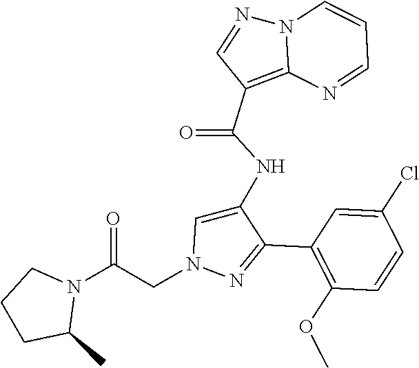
C1(C2=NN(CC(N3CCCC3C)=O)C=C2NC(C2=C3N(N=C2)C=CC=N3)=O)=C(OC)C=CC(Cl)=C1
